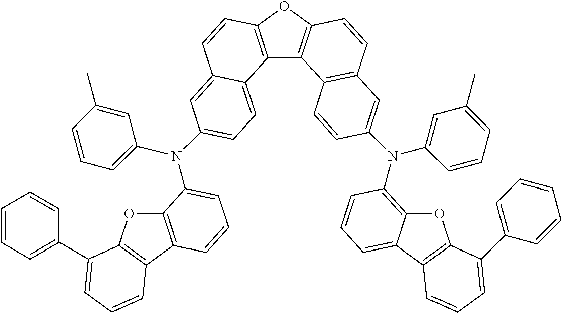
C12=C(OC3=C1C1=C(C=C3)C=C(N(C3=CC(C)=CC=C3)C3=C4OC5=C(C4=CC=C3)C=CC=C5C3=CC=CC=C3)C=C1)C=CC1=CC(N(C3=CC=CC(C)=C3)C3=CC=CC4=C3OC3=C4C=CC=C3C3=CC=CC=C3)=CC=C21
